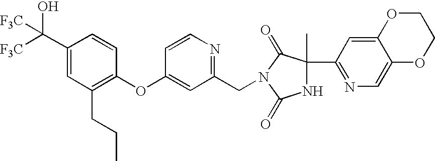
C1(C([F3C])(O)[F3C])=CC(CCC)=C(OC2=CC(CN3C(=O)C(C)(C4=NC=C5C(=C4)OCCO5)NC3=O)=NC=C2)C=C1
